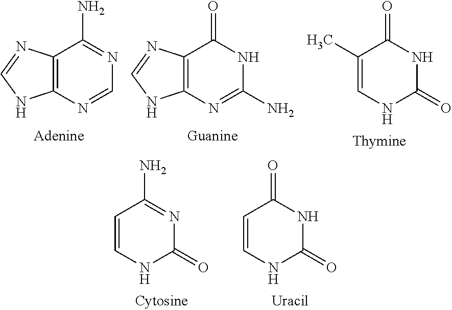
N1=C(N)C2=C(N=C1)NC=N2.N1C(N)=NC2=C(C1=O)N=CN2.N1C(=O)NC=C(C)C1=O.N1=C(N)C=CNC1=O.N1C(=O)NC=CC1=O
